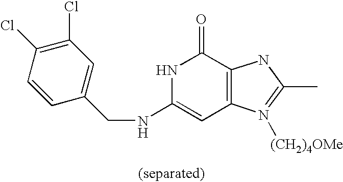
N1C(NCC2=CC(Cl)=C(Cl)C=C2)=CC2=C(C1=O)NC(C)=N2[(CH2)4OMe]
